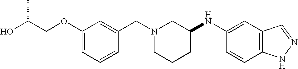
C1(OCC(O)C)=CC=CC(CN2CCCC(NC3=CC4=C(C=C3)NN=C4)C2)=C1
